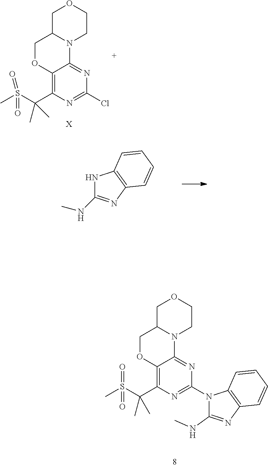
C12=C(C(S(C)(=O)=O)(C)C)N=C(Cl)N=C1N1C(CO2)COCC1.[X].N1C(NC)=NC2=C1C=CC=C2.C12=C(C(S(C)(=O)=O)(C)C)N=C(N3C(NC)=NC4=C3C=CC=C4)N=C1N1C(CO2)COCC1
